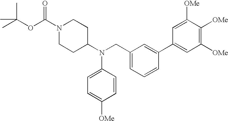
O(C(C)(C)C)C(N1CCC(N(CC2=CC=CC(C3=CC([OMe])=C([OMe])C([OMe])=C3)=C2)C2=CC=C([OMe])C=C2)CC1)=O
